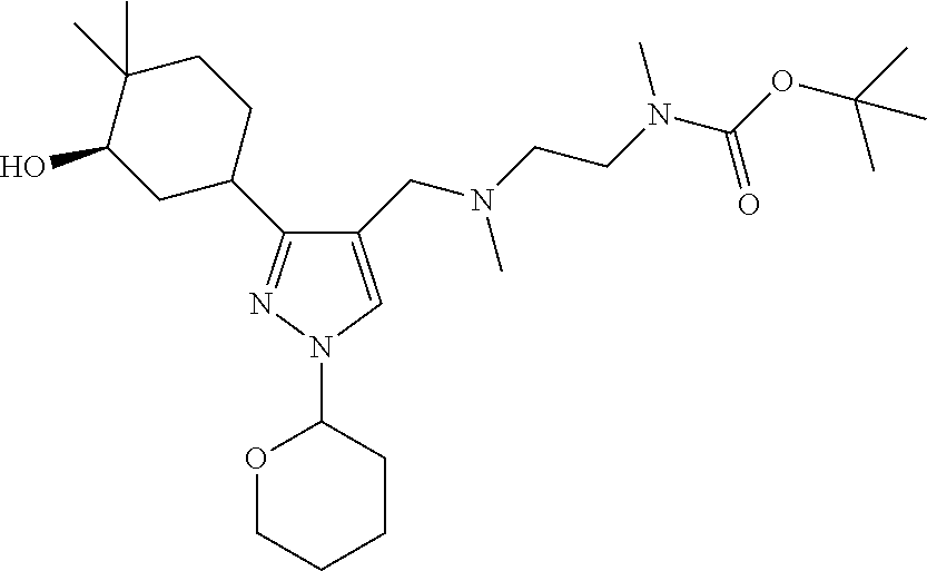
C1(CN(CCN(C)C(=O)OC(C)(C)C)C)=CN(C2OCCCC2)N=C1C1CCC(C)(C)C(O)C1
